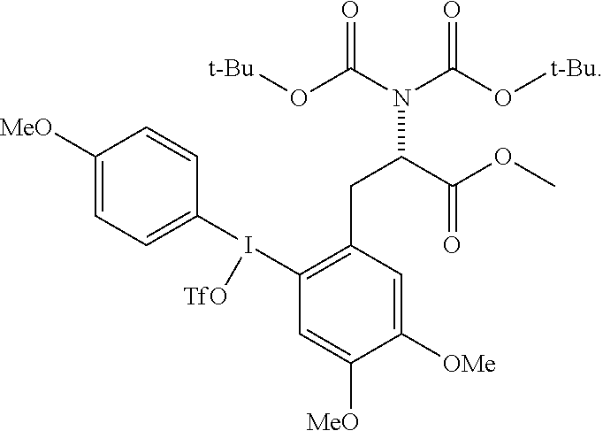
N(C(C(OC)=O)CC1=C(I([TfO])C2=CC=C([MeO])C=C2)C=C([MeO])C([OMe])=C1)(C(O[t-Bu])=O)C(O[t-Bu])=O
